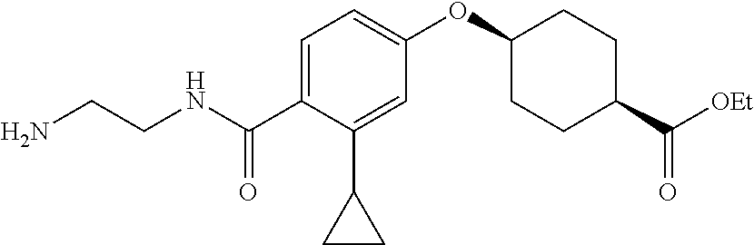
C1=C(C(NCCN)=O)C(C2CC2)=CC(OC2CCC(C([OEt])=O)CC2)=C1
